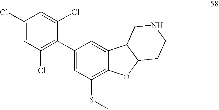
C1(Cl)=CC(Cl)=C(C2=CC(SC)=C3C(=C2)C2C(O3)CCNC2)C(Cl)=C1
